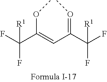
FC(C(=CC(=OC)C(F)([R1])F)OC)([R1])F
